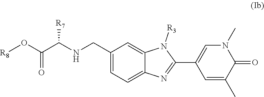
N1(C)C=C(C2=NC3=CC=C(CNC(C(O[R8])=O)[R7])C=C3N2[R3])C=C(C)C1=O
